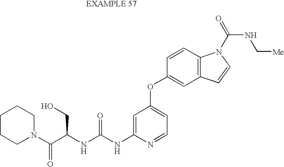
C1=C(NC(NC(C(N2CCCCC2)=O)CO)=O)N=CC=C1OC1=CC2=C(C=C1)N(C(=O)NC[Me])C=C2
